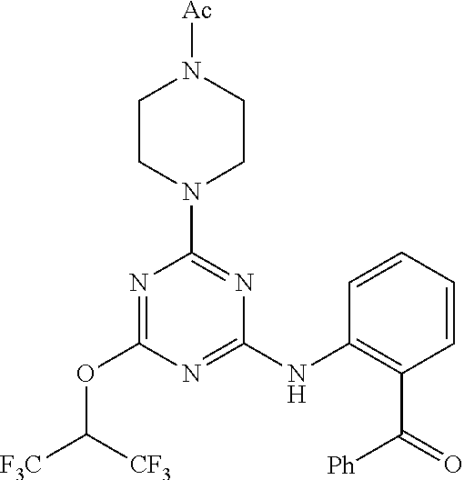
N1=C(NC2=C(C(=O)[Ph])C=CC=C2)N=C(N2CCN([Ac])CC2)N=C1OC([F3C])[CF3]
